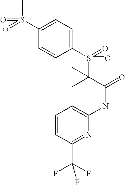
C1(S(=O)(C)=O)=CC=C(S(=O)(C(C(=O)NC2=CC=CC(C(F)(F)F)=N2)(C)C)=O)C=C1
